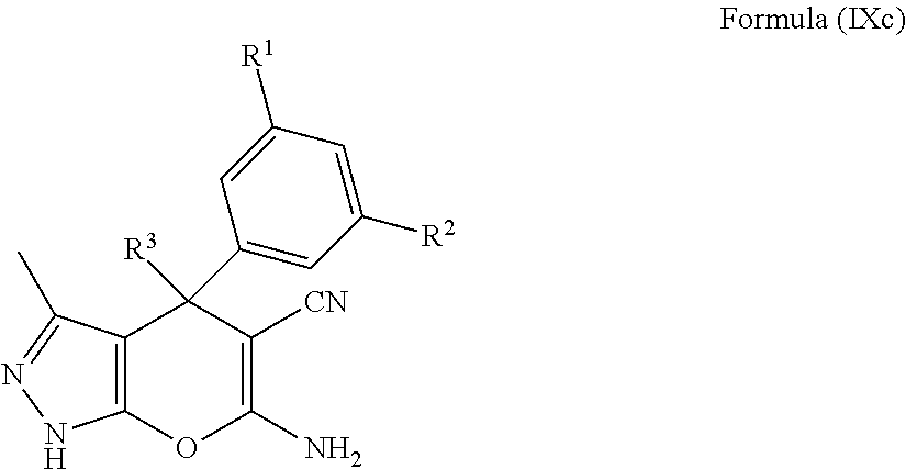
C12=C(OC(N)=C([CN])C1(C1=CC([R2])=CC([R1])=C1)[R3])NN=C2C
